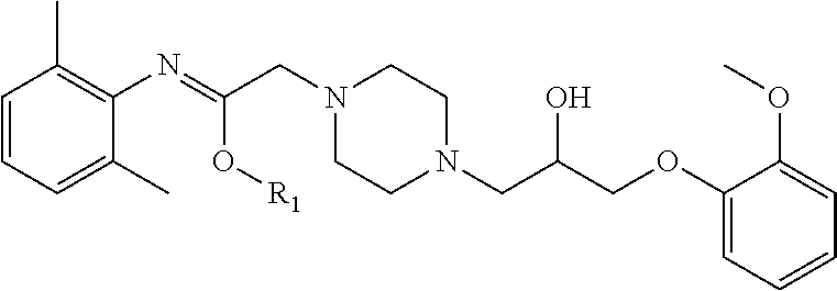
C1=CC=C(C)C(N=C(CN2CCN(CC(O)COC3=CC=CC=C3OC)CC2)O[R1])=C1C
